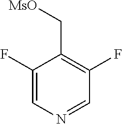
C1(F)=CN=CC(F)=C1C[MsO]
